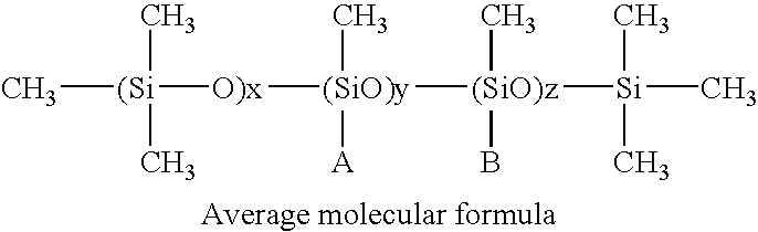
[(Si](C)([O)x][(SiO)y]([(SiO)z]([Si](C)(C)(C)C)(B)C)(C)[A])(C)C
